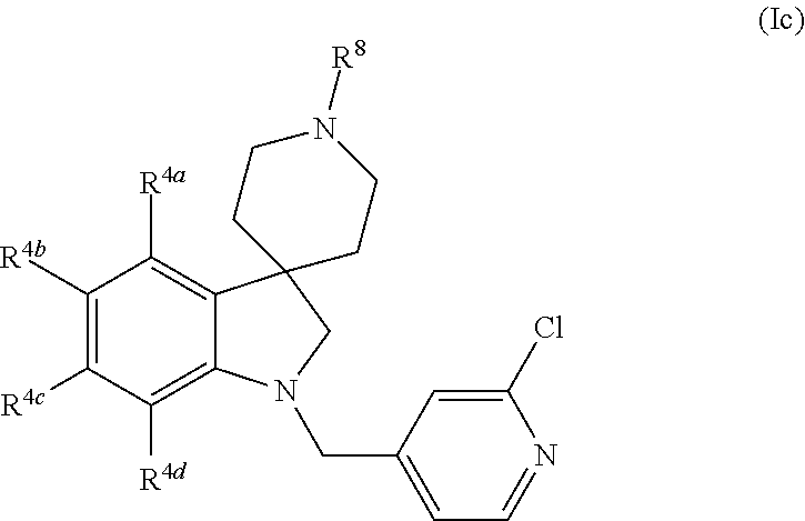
C1([R4d])=C2C(=C([R4a])C([R4b])=C1[R4c])C1(CN2CC2=CC=NC(Cl)=C2)CCN([R8])CC1
